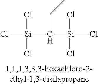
Cl[Si](C([Si](Cl)(Cl)Cl)CC)(Cl)Cl
